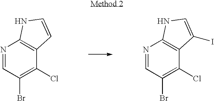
N1=CC(Br)=C(Cl)C2=C1NC=C2.N1=CC(Br)=C(Cl)C2=C1NC=C2I
